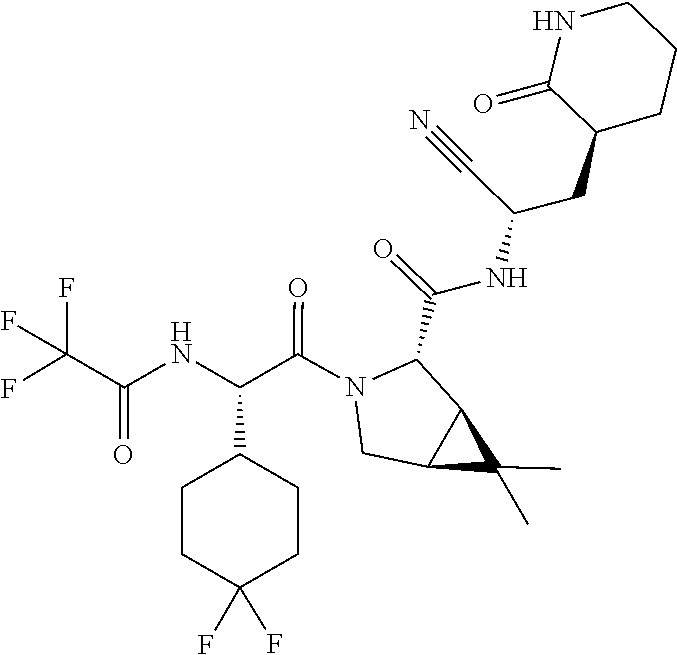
C1C2C(C)(C)C2C(C(NC(CC2C(=O)NCCC2)C#N)=O)N1C(C(C1CCC(F)(F)CC1)NC(C(F)(F)F)=O)=O
